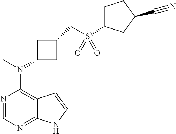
N1=CN=C2C(=C1N(C)C1CC(CS(=O)(=O)C3CCC(C#N)C3)C1)C=CN2
